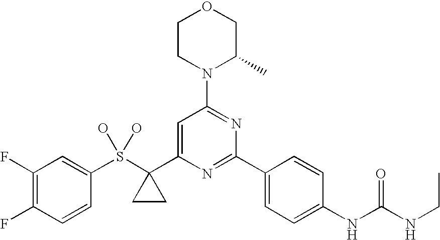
C1(F)=C(F)C=CC(S(C2(C3=CC(N4C(C)COCC4)=NC(C4=CC=C(NC(NCC)=O)C=C4)=N3)CC2)(O)O)=C1
